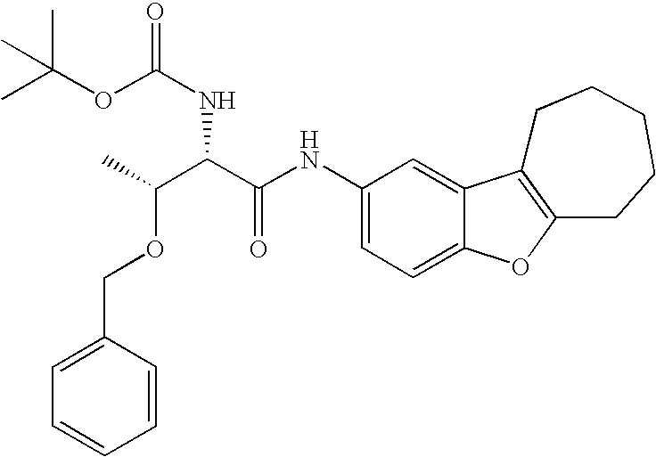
C1(NC(C(NC(OC(C)(C)C)=O)C(OCC2=CC=CC=C2)C)=O)=CC=C2C(=C1)C1=C(O2)CCCCC1
